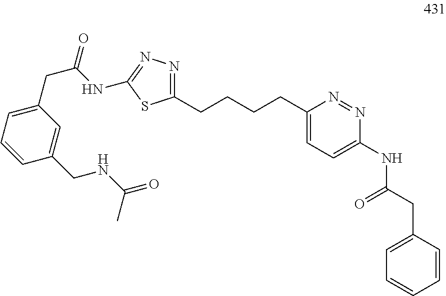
C1=CC(CC(NC2=CC=C(CCCCC3=NN=C(NC(CC4=CC=CC(CNC(=O)C)=C4)=O)S3)N=N2)=O)=CC=C1
